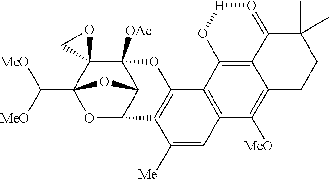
C12([OAc])C3(C4(C([MeO])[MeO])OC(C1O4)C1=C(O2)C2=C(C=C1[Me])C([MeO])=C1C4=C2O[H]O=C4C(C)(C)CC1)OC3
